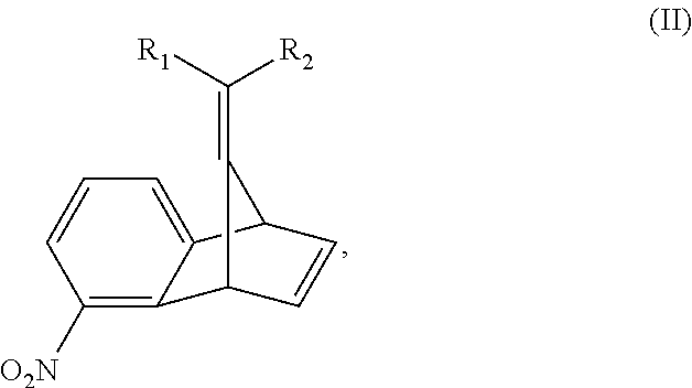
C1([O2N])=C2C3C=CC(C2=CC=C1)C3=C([R1])[R2]
